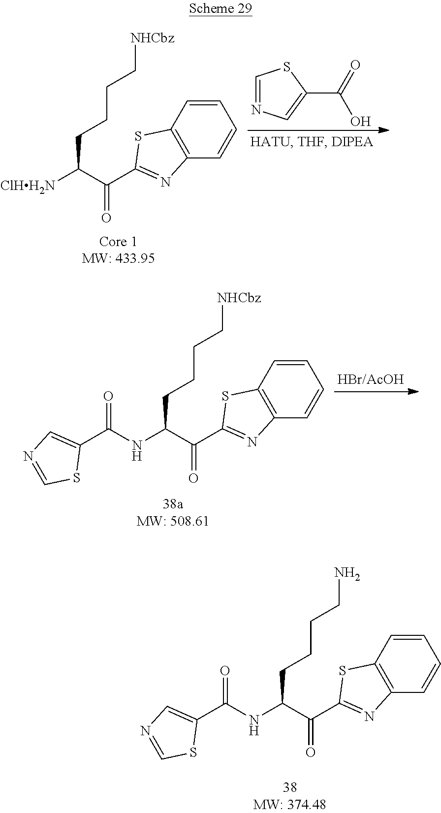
C1=CC=CC2=C1SC(C(=O)C(NC(C1=CN=CS1)=O)CCCC[NHCbz])=N2.C1=CC=CC2=C1SC(C(=O)C(NC(C1=CN=CS1)=O)CCCCN)=N2.C1=CC=CC2=C1SC(C(=O)C([ClHH2N])CCCC[NHCbz])=N2.C1=NC=C(C(=O)O)S1
